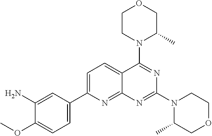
C1(N)=CC(C2=CC=C3C(=N2)N=C(N2C(C)COCC2)N=C3N2C(C)COCC2)=CC=C1OC
